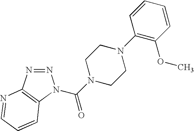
N1=NC2=C(N1C(N1CCN(C3=C(OC)C=CC=C3)CC1)=O)C=CC=N2
